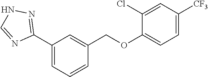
C1(C2=NNC=N2)=CC=CC(COC2=CC=C([CF3])C=C2Cl)=C1
